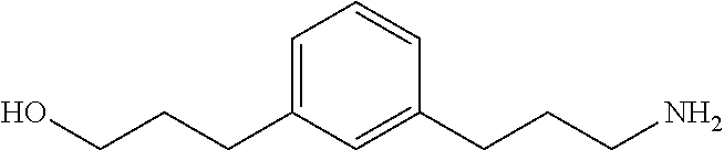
C1(CCCN)=CC(CCCO)=CC=C1
